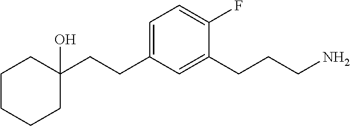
C1CC(CCC2=CC=C(F)C(CCCN)=C2)(O)CCC1
